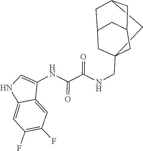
C12=CC(F)=C(F)C=C1C(NC(=O)C(=O)NCC13CC4CC(C1)CC(C3)C4)=CN2
